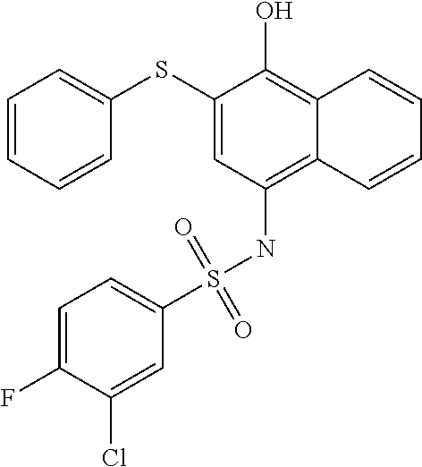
C1=CC=CC(SC2=CC(NS(C3=CC=C(F)C(Cl)=C3)(=O)=O)=C3C(=C2O)C=CC=C3)=C1
